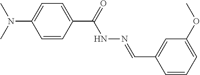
N(C1=CC=C(C(=O)NN=CC2=CC(OC)=CC=C2)C=C1)(C)C
